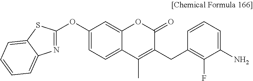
N1=C(OC2=CC=C3C(=C2)OC(=O)C(CC2=C(F)C(N)=CC=C2)=C3C)SC2=CC=CC=C12
